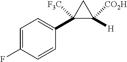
C1=C(F)C=CC(C2([F3C])C([H])([CO2H])C2)=C1
